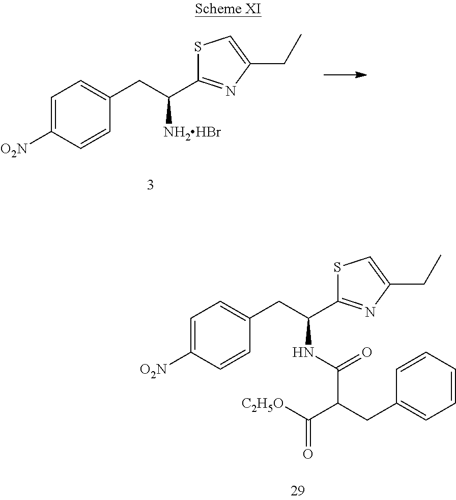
C1=C([O2N])C=CC(CC(NC(=O)C(CC2=CC=CC=C2)C([C2H5O])=O)C2=NC(CC)=CS2)=C1.C1=C([O2N])C=CC(CC([NH2HBr])C2=NC(CC)=CS2)=C1
